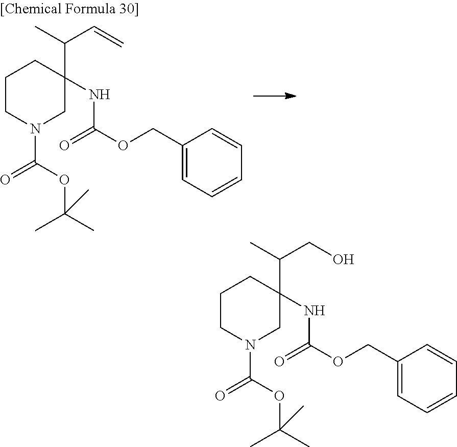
C1CN(C(=O)OC(C)(C)C)CC(NC(=O)OCC2=CC=CC=C2)(C(C=C)C)C1.C1CN(C(=O)OC(C)(C)C)CC(NC(=O)OCC2=CC=CC=C2)(C(CO)C)C1
